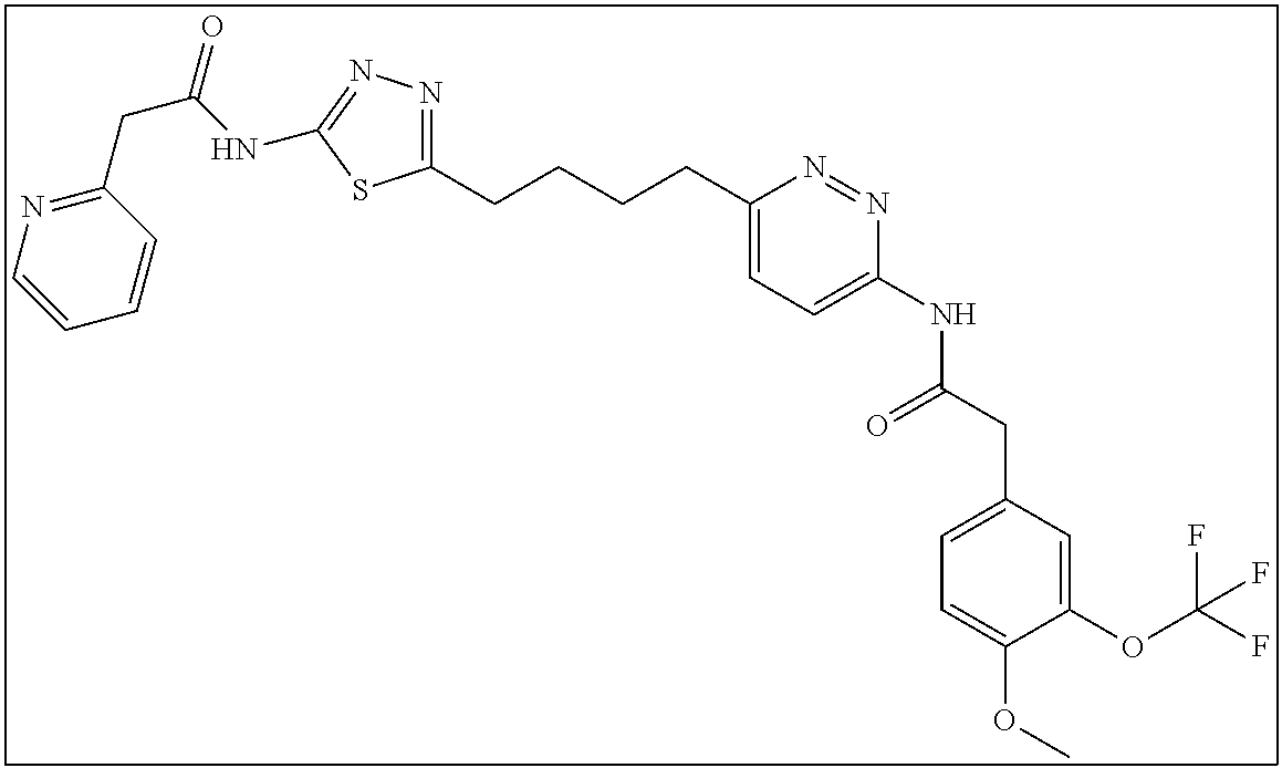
C1(OC(F)(F)F)=CC(CC(NC2=CC=C(CCCCC3=NN=C(NC(CC4=NC=CC=C4)=O)S3)N=N2)=O)=CC=C1OC
